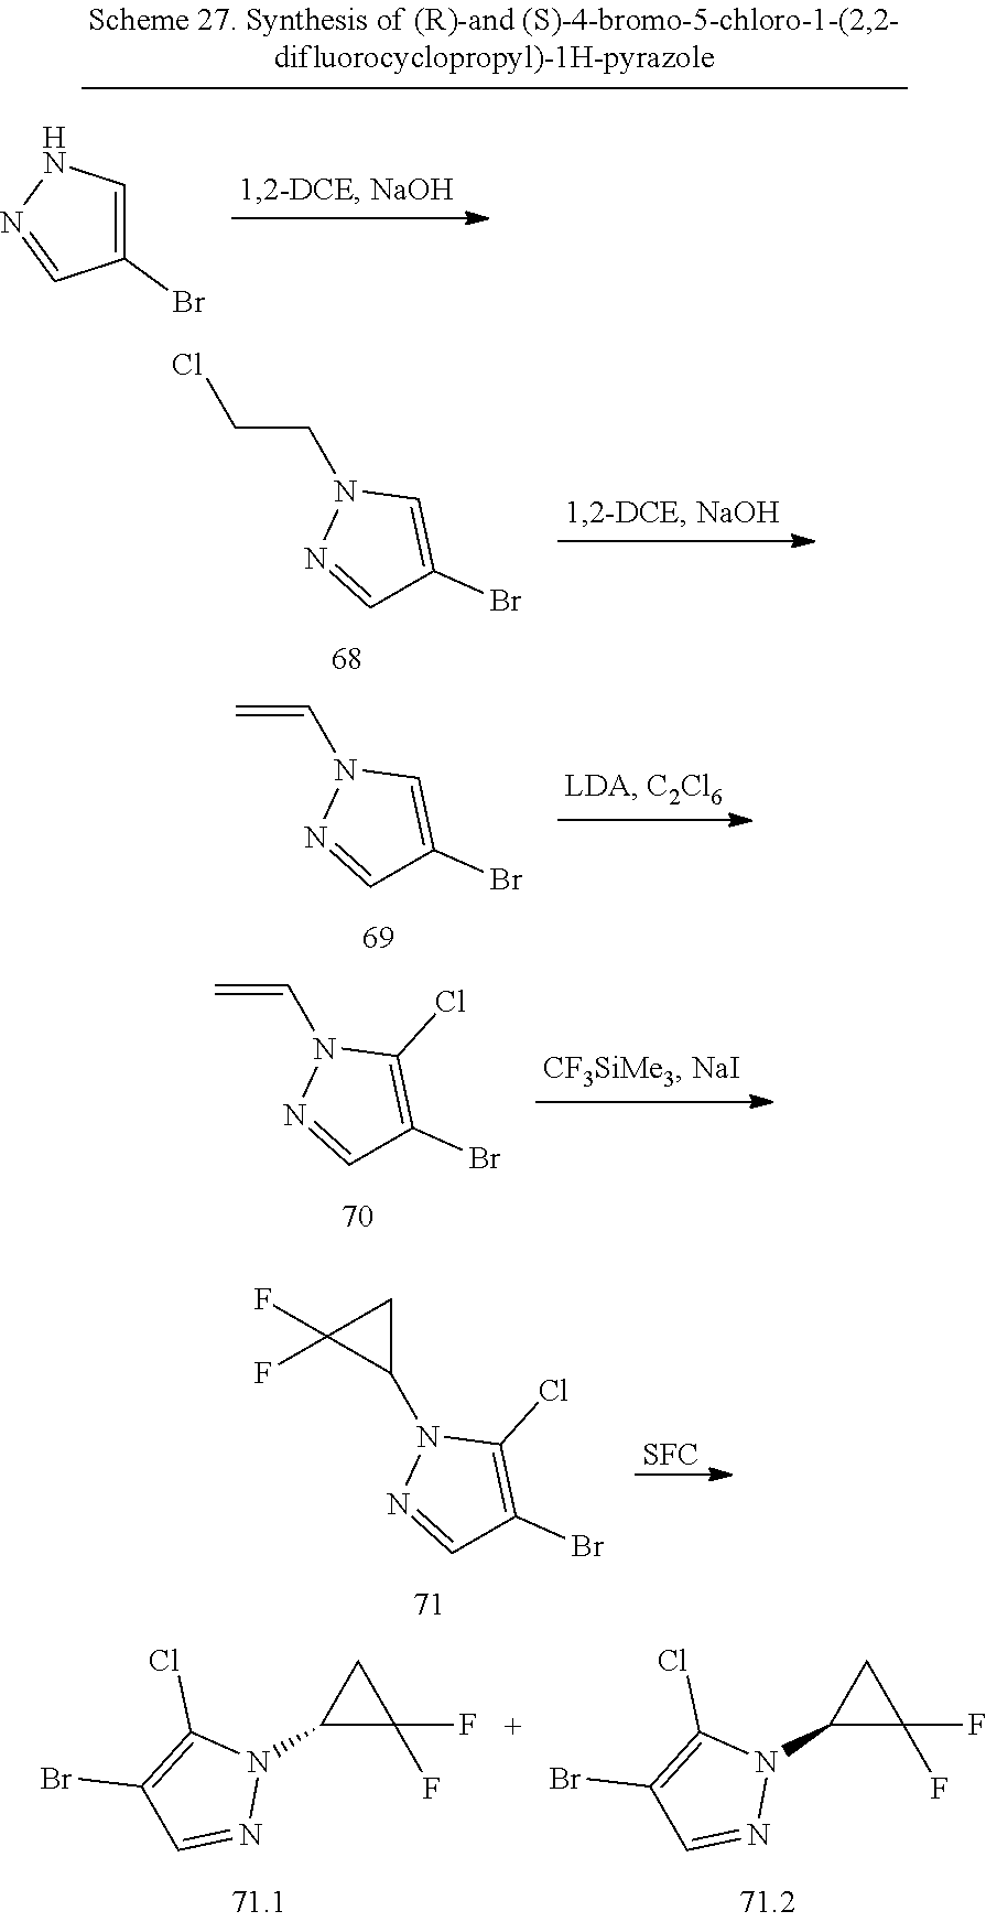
ClCCN1N=CC(Br)=C1.C=CN1N=CC(Br)=C1.C=CN1N=CC(Br)=C1Cl.C1(N2N=CC(Br)=C2Cl)CC1(F)F.[SFC].C1(Br)=C(Cl)N(C2C(F)(F)C2)N=C1.C1(Br)=C(Cl)N(C2C(F)(F)C2)N=C1.C1(Br)=CNN=C1
